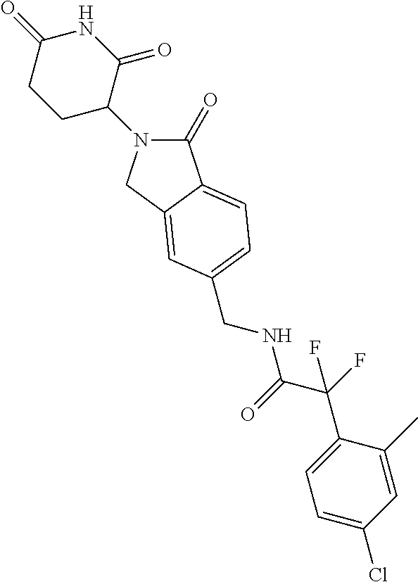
C1(=O)N(C2C(=O)NC(=O)CC2)CC2=CC(CNC(C(F)(C3=CC=C(Cl)C=C3C)F)=O)=CC=C12
